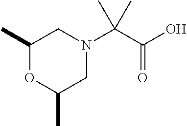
C1(C)OC(C)CN(C(C(O)=O)(C)C)C1
